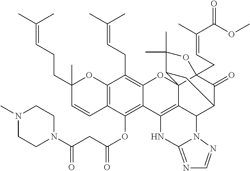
C12=C(C=CC(CCC=C(C)C)(C)O1)C(OC(CC(N1CCN(C)CC1)=O)=O)=C1C(=C2CC=C(C)C)OC23C4(CC=C(C)C(OC)=O)C(=O)C(C5C2=C1NC1=NC=NN51)CC3C(C)(C)O4
